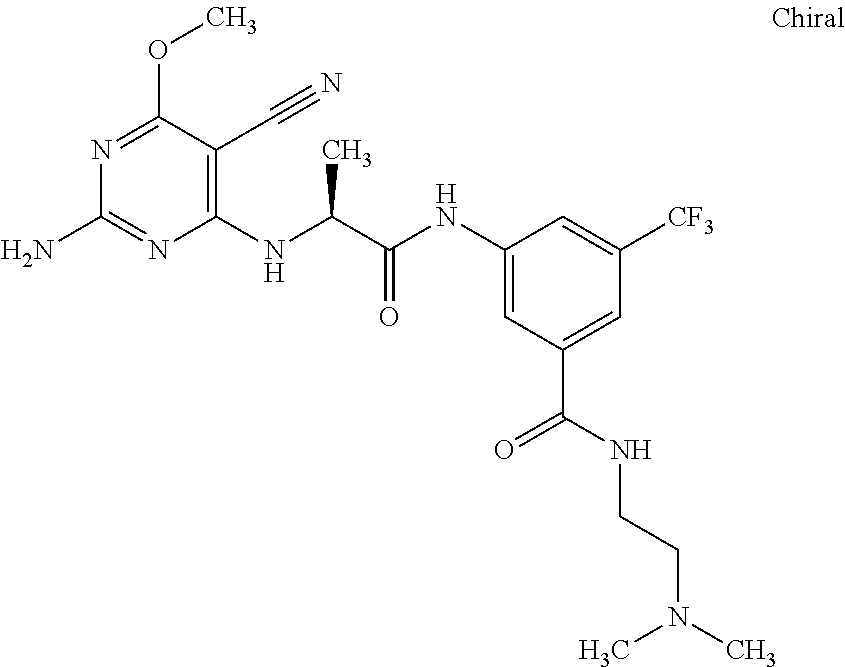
C1(NC(C(NC2=CC(C(NCCN(C)C)=O)=CC([CF3])=C2)=O)C)=C(C#N)C(OC)=NC(N)=N1
